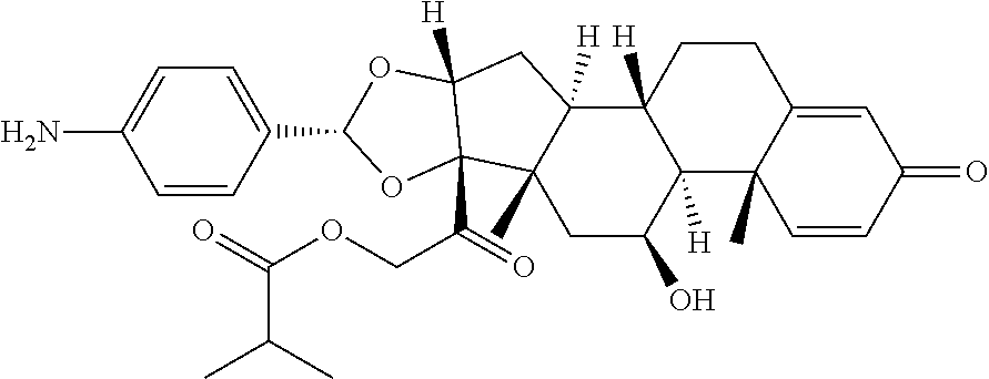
C1CC2([H])C([H])(C3(C)C1=CC(=O)C=C3)C(O)CC1(C)C2([H])CC2([H])C1(C(COC(=O)C(C)C)=O)OC(C1=CC=C(N)C=C1)O2
